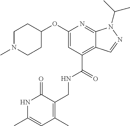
C12=NC(OC3CCN(C)CC3)=CC(C(=O)NCC3=C(C)C=C(C)NC3=O)=C1C=NN2C(C)C
